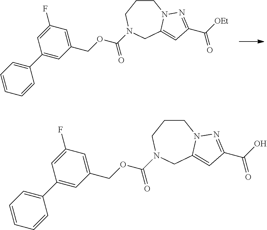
C1CCN(C(OCC2=CC(F)=CC(C3=CC=CC=C3)=C2)=O)CC2=CC(C([OEt])=O)=NN12.C1CCN(C(OCC2=CC(F)=CC(C3=CC=CC=C3)=C2)=O)CC2=CC(C(O)=O)=NN12
